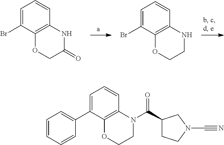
C1=C(Br)C2=C(C=C1)NC(=O)CO2.C1=C(Br)C2=C(C=C1)NCCO2.C1=C(C2=CC=CC=C2)C2=C(C=C1)N(C(C1CCN(C#N)C1)=O)CCO2
